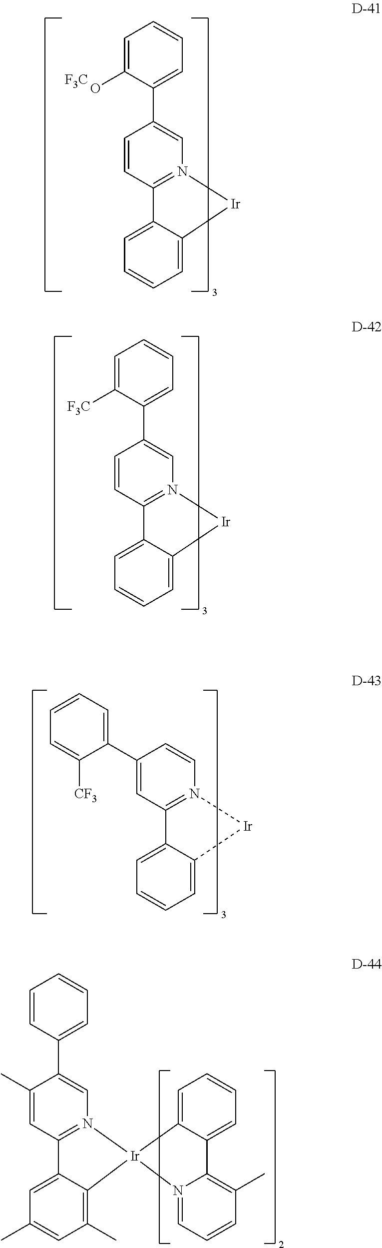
C1=C([F3C])C(C2=CN3=C(C=C2)C2=CC=CC=C2[Ir]3)=CC=C1.C1=CN2=C(C=C1C1=CC=CC=C1[CF3])C1=CC=CC=C1[Ir]2.C1=CC(C2=CN3=C(C=C2C)C2=CC(C)=CC(C)=C2[Ir]32C3=CC=CC=C3C3=C(C)C=CC=N32)=CC=C1.C1=C(O)C(C2=CN3=C(C=C2)C2=CC=CC=C2[Ir]3)=CC=C1.[F3C]
